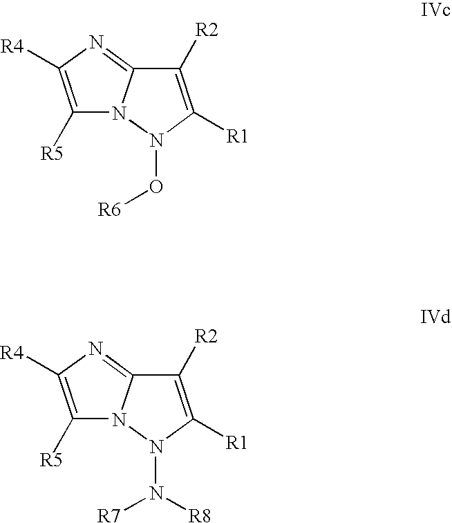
C1([R5])=C([R4])N=C2N1N(O[R6])C([R1])=C2[R2].C1([R5])=C([R4])N=C2N1N(N([R7])[R8])C([R1])=C2[R2]
